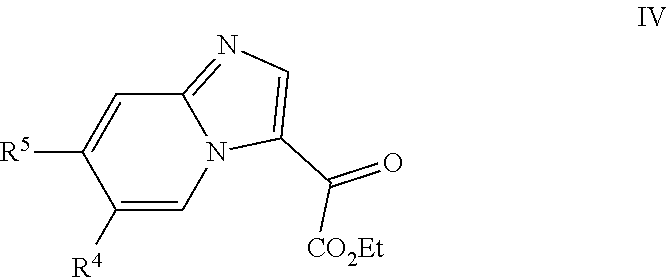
C12=NC=C(C(=O)[CO2Et])N1C=C([R4])C([R5])=C2
